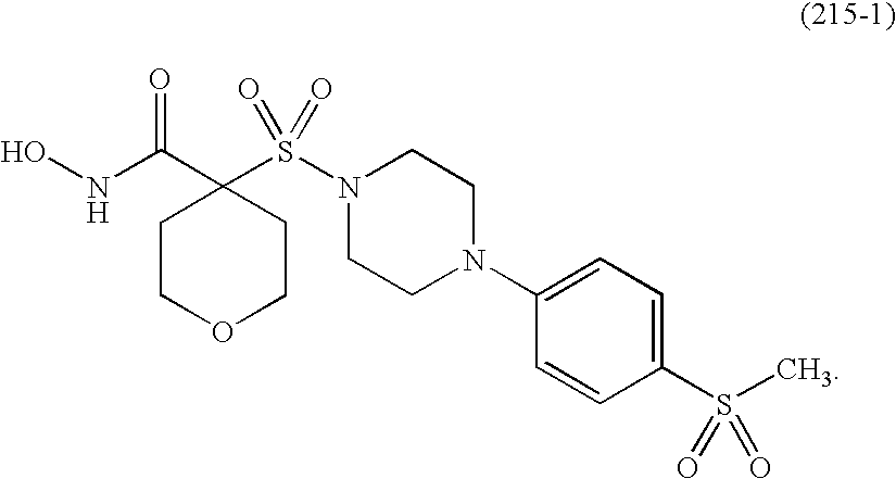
C1(C(NO)=O)(S(N2CCN(C3=CC=C(S(C)(=O)=O)C=C3)CC2)(=O)=O)CCOCC1
